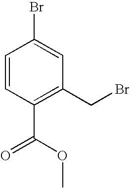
C1=CC(C(=O)OC)=C(CBr)C=C1Br
